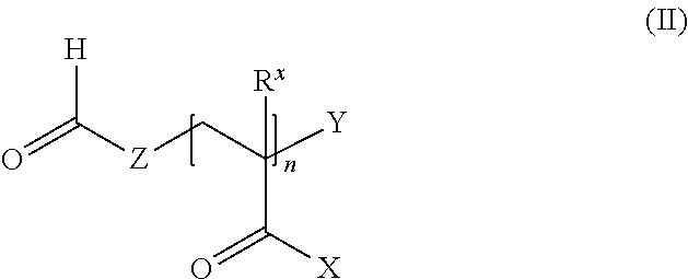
O=C([Z]CC([Y])(C([X])=O)[Rx])[H]
